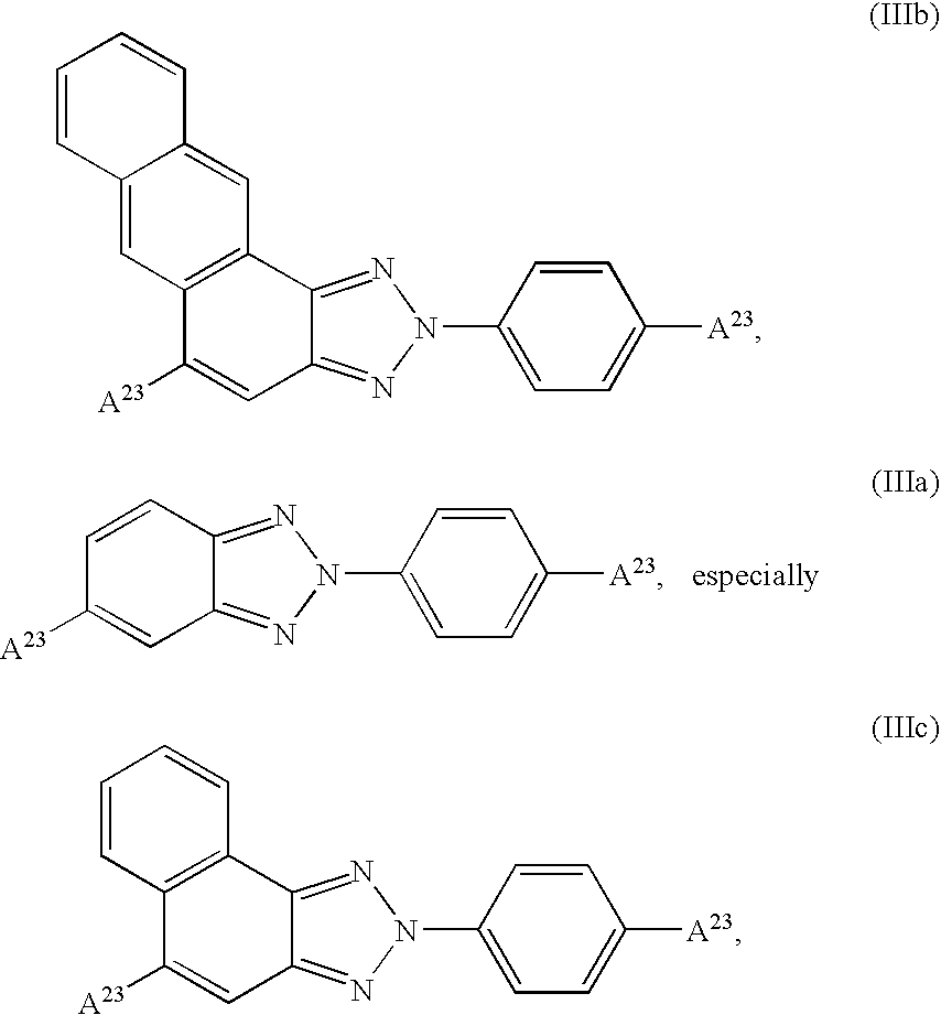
C1=CC2=NN(C3=CC=C([A23])C=C3)N=C2C=C1[A23].[especially].C12=CC3=C(C=C1C=CC=C2)C1=NN(C2=CC=C([A23])C=C2)N=C1C=C3[A23].C1=CC2=C(C=C1)C1=NN(C3=CC=C([A23])C=C3)N=C1C=C2[A23]
